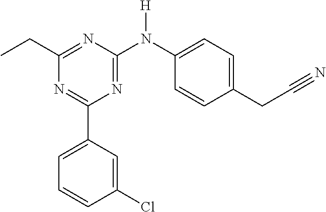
C1(C2=CC=CC(Cl)=C2)=NC(CC)=NC(N(C2=CC=C(CC#N)C=C2)[H])=N1
